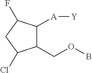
C1(COB)C([A][Y])C(F)CC1Cl
